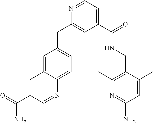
C1(C(=O)NCC2=C(C)N=C(N)C=C2C)=CC=NC(CC2=CC=C3C(=C2)C=C(C(=O)N)C=N3)=C1
